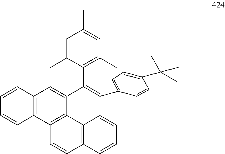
C1=CC2=C(C=C1)C1=C(C(C(=CC3=CC=C(C(C)(C)C)C=C3)C3=C(C)C=C(C)C=C3C)=C2)C2=C(C=C1)C=CC=C2
